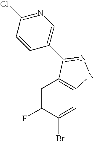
C1=C(F)C(Br)=CC2=C1C(C1=CN=C(Cl)C=C1)=NN2
